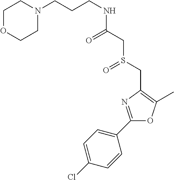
C(CNC(CS(CC1=C(C)OC(C2=CC=C(Cl)C=C2)=N1)=O)=O)CN1CCOCC1
